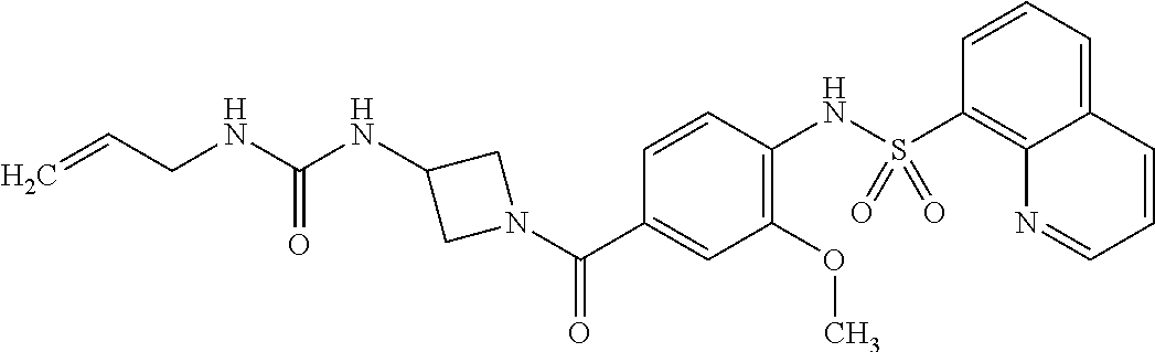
O=C(NCC=C)NC1CN(C(C2=CC(OC)=C(NS(C3=C4C(=CC=C3)C=CC=N4)(=O)=O)C=C2)=O)C1
